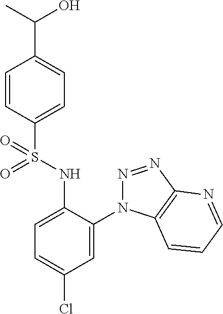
C1=CC(S(NC2=CC=C(Cl)C=C2N2N=NC3=C2C=CC=N3)(=O)=O)=CC=C1C(O)C
